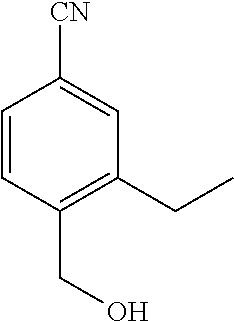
C1=CC(CO)=C(CC)C=C1[CN]
